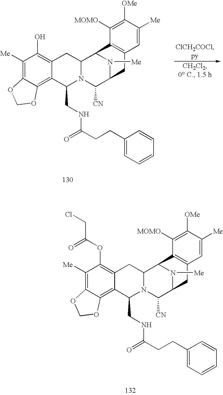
C1([Me])=C2C(=C3C(=C1OC(CCl)=O)CC1N(C3CNC(CCC3=CC=CC=C3)=O)C([CN])C3N([Me])C1C1=C(C3)C=C([Me])C([OMe])=C1[MOMO])OCO2.C1([Me])=C2C(=C3C(=C1O)CC1N(C3CNC(CCC3=CC=CC=C3)=O)C([CN])C3N([Me])C1C1=C(C3)C=C([Me])C([OMe])=C1[MOMO])OCO2
